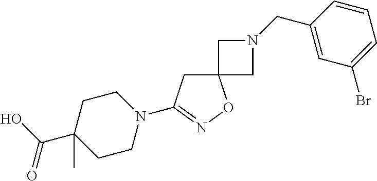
C12(CC(N3CCC(C(O)=O)(C)CC3)=NO1)CN(CC1=CC(Br)=CC=C1)C2
